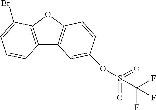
C12=C(OC3=C1C=C(OS(=O)(=O)C(F)(F)F)C=C3)C(Br)=CC=C2
